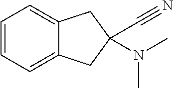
C1=CC=C2C(=C1)CC(N(C)C)(C#N)C2
